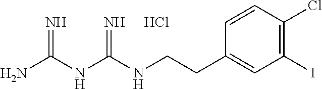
C1=CC(CCNC(NC(N)=N)=N)=CC(I)=C1Cl.Cl
